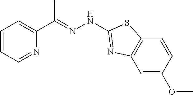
C1=CC=NC(C(=NNC2=NC3=C(C=CC(OC)=C3)S2)C)=C1
